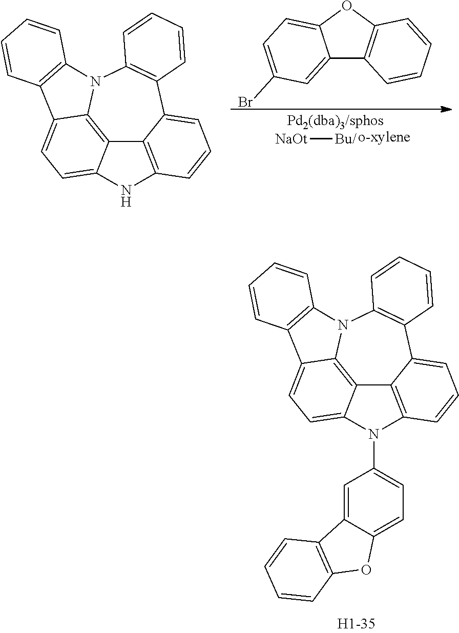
[NaOt][Bu/].C12=CC(Br)=CC=C1OC1=C2C=CC=C1.C12=C3N4C5=C(C6=CC=CC(=C16)NC2=CC=C3C1=C4C=CC=C1)C=CC=C5.C12=C3N4C5=C(C6=CC=CC(=C16)N(C1=CC=C6C(=C1)C1=C(O6)C=CC=C1)C2=CC=C3C1=C4C=CC=C1)C=CC=C5
